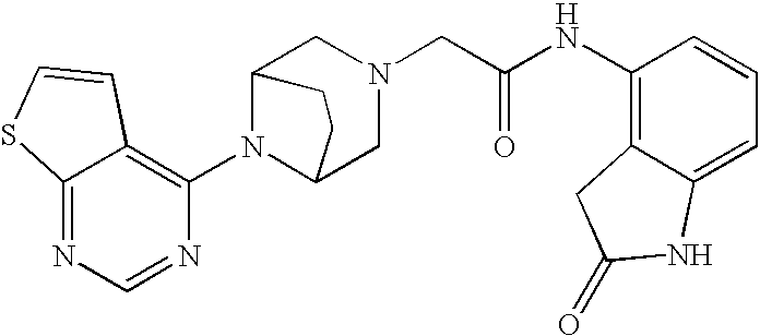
C12=NC=NC(N3C4CN(CC(NC5=C6C(=CC=C5)NC(=O)C6)=O)CC3CC4)=C1C=CS2
